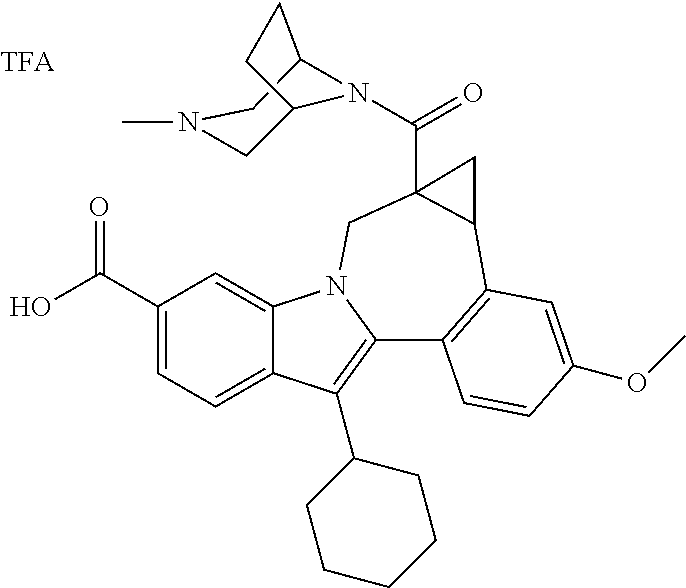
C1(C(O)=O)=CC=C2C(=C1)N1C(=C2C2CCCCC2)C2=C(C3C(C(=O)N4C5CN(C)CC4CC5)(C1)C3)C=C(OC)C=C2
